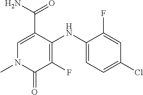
C1=C(C(N)=O)C(NC2=CC=C(Cl)C=C2F)=C(F)C(=O)N1C
